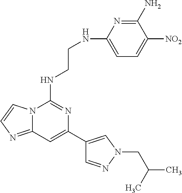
C12=NC=CN1C(NCCNC1=CC=C([NO2])C(N)=N1)=NC(C1=CN(CC(C)C)N=C1)=C2
